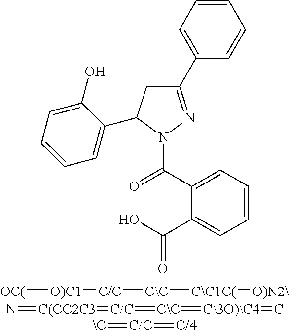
C1(C2=CC=CC=C2)=NN(C(C2=CC=CC=C2C(O)=O)=O)C(C2=CC=CC=C2O)C1.[OC(]=[O)C1]=[C/C]=[C\C]=[C\C1C(]=[O)N2\].N=[C(CC2C3]=[C/C]=[C\C]=[C\3O)\C4]=C.[\C]=[C/C]=[C/4]
